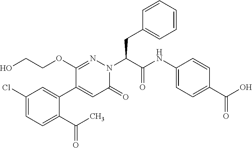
C1(Cl)=CC=C(C(C)=O)C(C2=CC(=O)N(C(CC3=CC=CC=C3)C(NC3=CC=C(C(O)=O)C=C3)=O)N=C2OCCO)=C1
